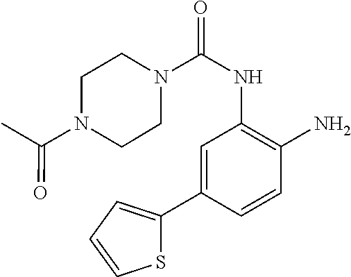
N1(C(NC2=C(N)C=CC(C3=CC=CS3)=C2)=O)CCN(C(C)=O)CC1
